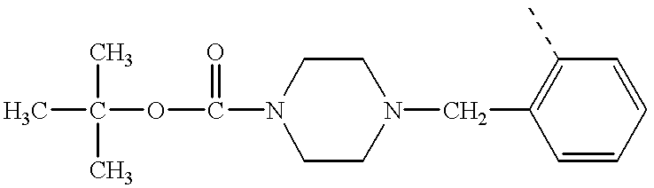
CC(OC(N1CCN(CC2=C(C)C=CC=C2)CC1)=O)(C)C
